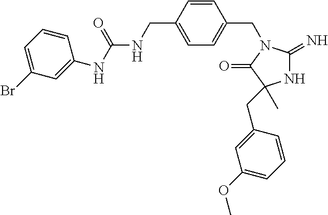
N1C(=N)N(CC2=CC=C(CNC(NC3=CC(Br)=CC=C3)=O)C=C2)C(=O)C1(C)CC1=CC(OC)=CC=C1
